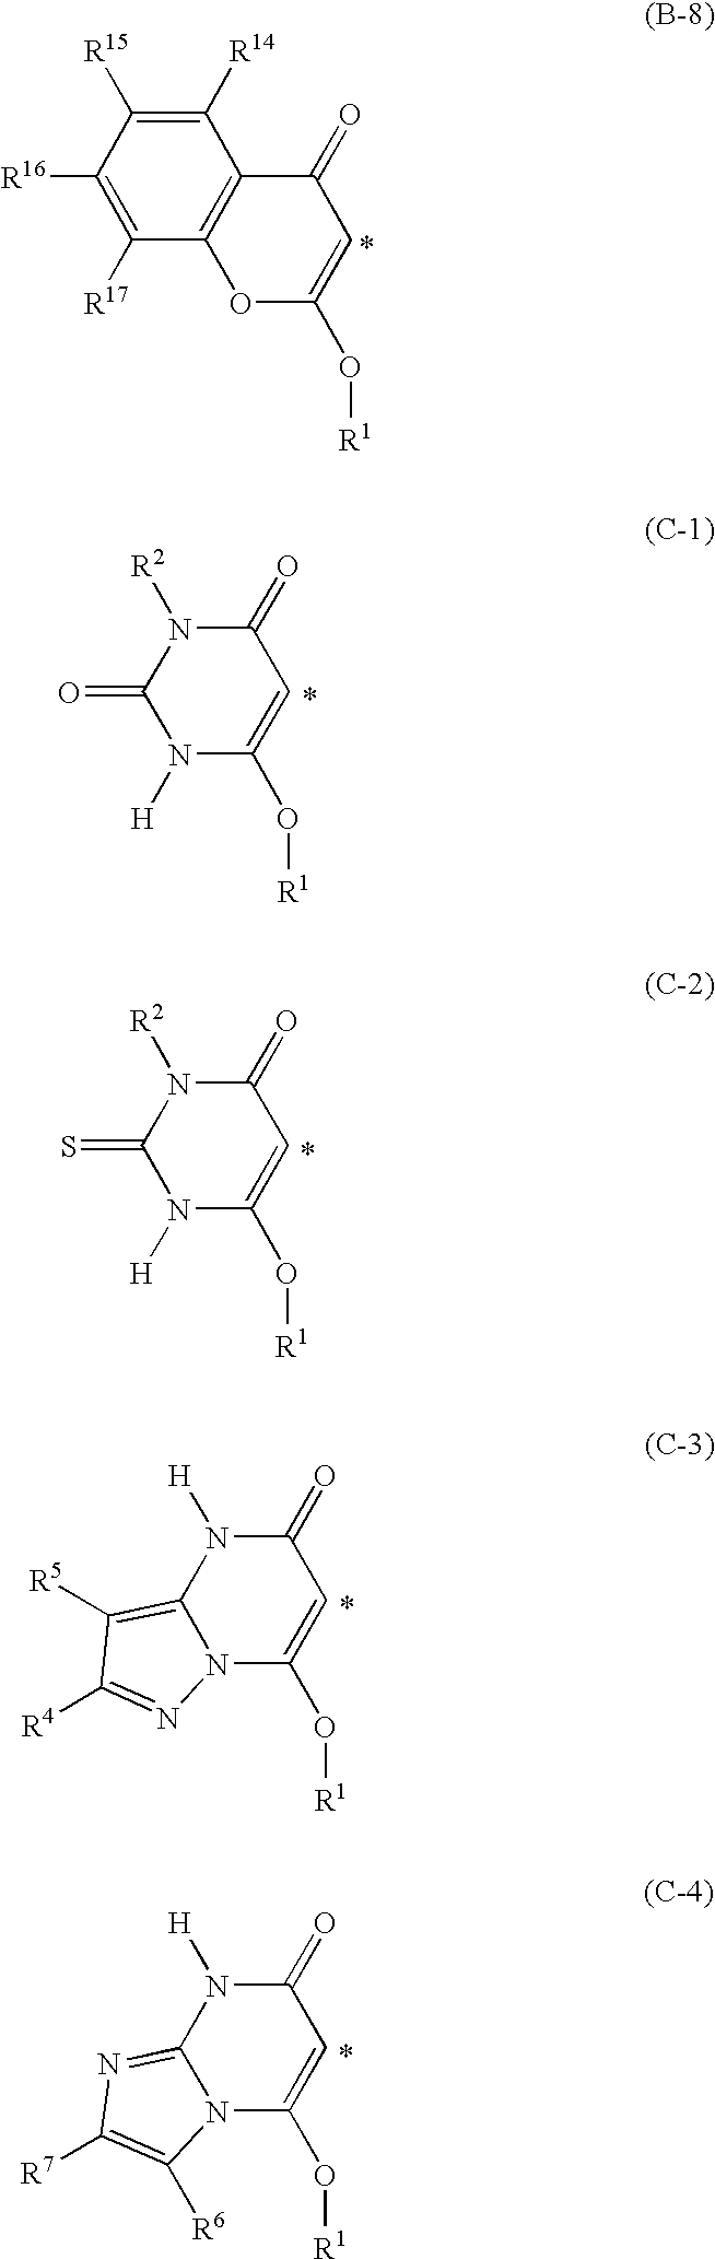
O1C(O[R1])=CC(=O)C2=C1C([R17])=C([R16])C([R15])=C2[R14].N1([H])C(O[R1])=CC(=O)N([R2])C1=O.N1([H])C(O[R1])=CC(=O)N([R2])C1=S.N12C(O[R1])=CC(=O)N([H])C1=C([R5])C([R4])=N2.N12C(O[R1])=CC(=O)N([H])C1=NC([R7])=C2[R6]
